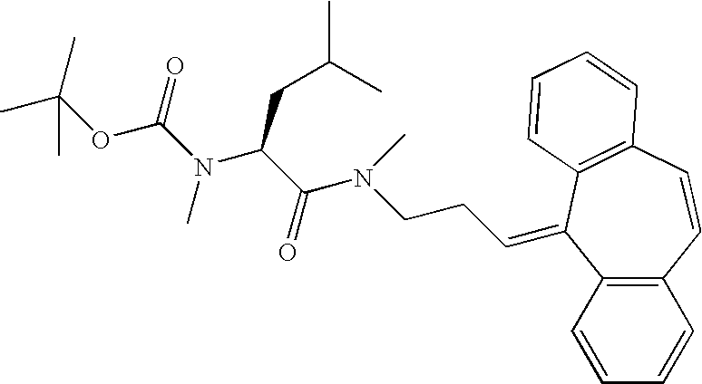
C12=C(C=CC=C1)C(=CCCN(C(C(N(C(OC(C)(C)C)=O)C)CC(C)C)=O)C)C1=C(C=C2)C=CC=C1
